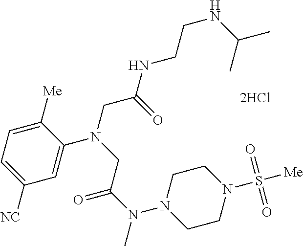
[2HCl].C1=C(N(CC(NCCNC(C)C)=O)CC(N(C)N2CCN(S(=O)(=O)[Me])CC2)=O)C([Me])=CC=C1[NC]
